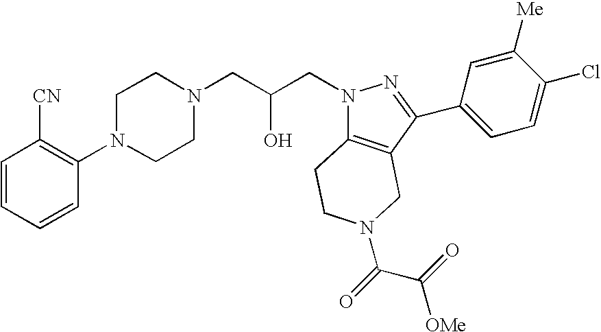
C1=CC=CC(N2CCN(CC(CN3C4=C(C(C5=CC=C(Cl)C([Me])=C5)=N3)CN(C(=O)C([OMe])=O)CC4)O)CC2)=C1[CN]
